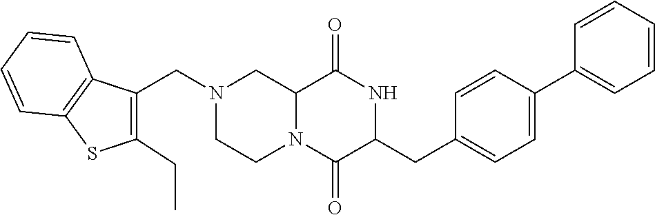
C12N(C(=O)C(CC3=CC=C(C4=CC=CC=C4)C=C3)NC1=O)CCN(CC1=C(CC)SC3=C1C=CC=C3)C2
